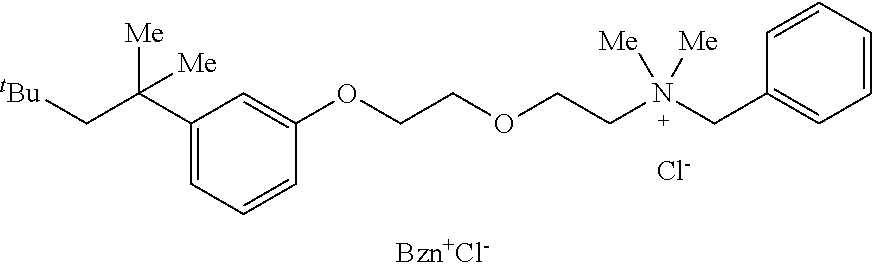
C1(C(C[tBu])([Me])[Me])=CC=CC(OCCOCCN(CC2=CC=CC=C2)([Me])[Me])=C1.[Cl-]
